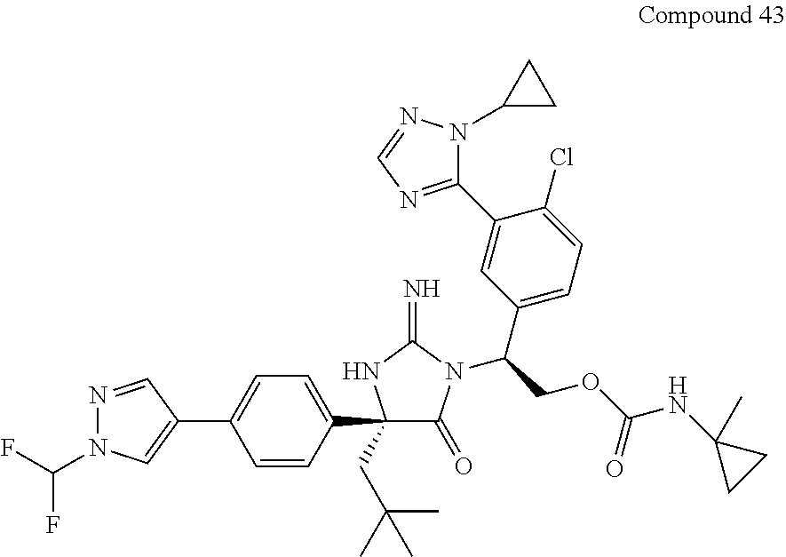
C1(C2(CC(C)(C)C)C(=O)N(C(COC(NC3(C)CC3)=O)C3=CC=C(Cl)C(C4=NC=NN4C4CC4)=C3)C(=N)N2)=CC=C(C2=CN(C(F)F)N=C2)C=C1
